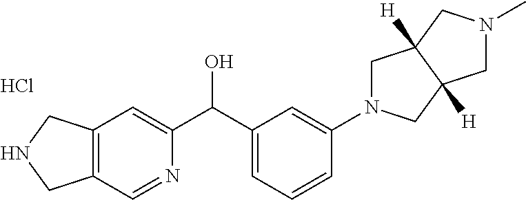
C12=C(C=NC(C(C3=CC=CC(N4CC5([H])C([H])(C4)CN(C)C5)=C3)O)=C1)CNC2.Cl
